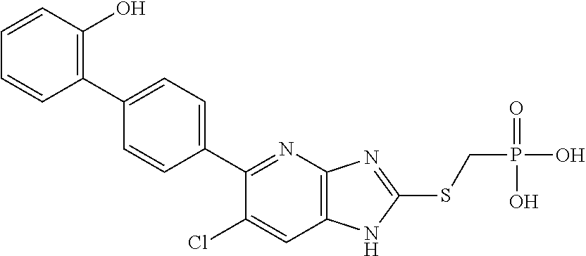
C1=CC(O)=C(C2=CC=C(C3=NC4=C(C=C3Cl)NC(SCP(O)(=O)O)=N4)C=C2)C=C1
